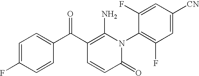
C1=C(C(C2=C(N)N(C3=C(F)C=C([CN])C=C3F)C(=O)C=C2)=O)C=CC(F)=C1
